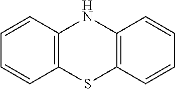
C1=CC2=C(C=C1)SC1=C(N2)C=CC=C1
